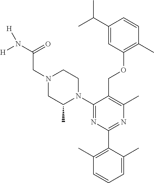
C1(C(C)C)=CC(OCC2=C(C)N=C(C3=C(C)C=CC=C3C)N=C2N2CCN(CC(N([H])[H])=O)CC2C)=C(C)C=C1
